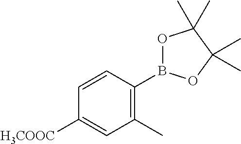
C1(C)=C(B2OC(C)(C)C(C)(C)O2)C=CC([H3COOC])=C1
